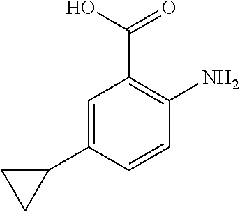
C1=C(C2CC2)C=CC(N)=C1C(O)=O
